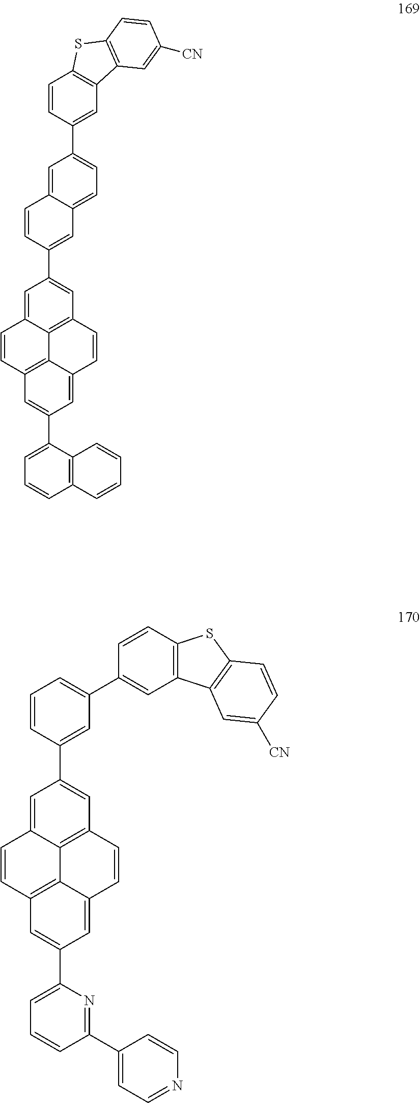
C1=C2C3=C(C=C1C1=CC4=CC=C(C5=CC6=C(C=C5)SC5=C6C=C([CN])C=C5)C=C4C=C1)C=CC1=CC(C4=CC=CC5=C4C=CC=C5)=CC(=C31)C=C2.C1=C2C3=C(C=C1C1=CC(C4=CC5=C(C=C4)SC4=C5C=C([CN])C=C4)=CC=C1)C=CC1=CC(C4=CC=CC(C5=CC=NC=C5)=N4)=CC(=C31)C=C2
